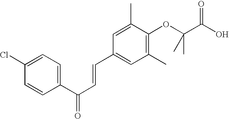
C1(Cl)=CC=C(C(C=CC2=CC(C)=C(OC(C(O)=O)(C)C)C(C)=C2)=O)C=C1
